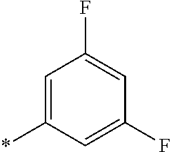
C1=C(*)C=C(F)C=C1F
